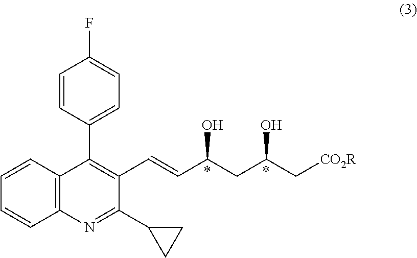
C12=C(N=C(C3CC3)C(C=CC(CC(C[CO2R])O)O)=C1C1=CC=C(F)C=C1)C=CC=C2
